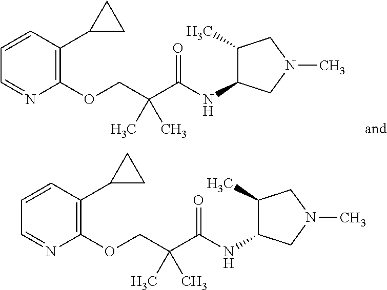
C1=CC(C2CC2)=C(OCC(C(NC2C(C)CN(C)C2)=O)(C)C)N=C1.C1=CC(C2CC2)=C(OCC(C(NC2C(C)CN(C)C2)=O)(C)C)N=C1
